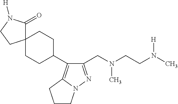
C1(CN(CCN(C)[H])C)=NN2C(=C1C1CCC3(CC1)C(=O)N([H])CC3)CCC2
